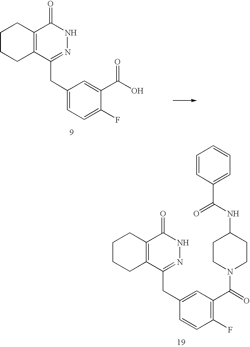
C12=C(C(CC3=CC(C(=O)N4CCC(NC(C5=CC=CC=C5)=O)CC4)=C(F)C=C3)=NNC1=O)CCCC2.C12=C(C(CC3=CC=C(F)C(C(O)=O)=C3)=NNC1=O)CCCC2
